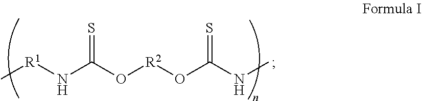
S=C(N[R1]C)O[R2]OC(=S)NC
